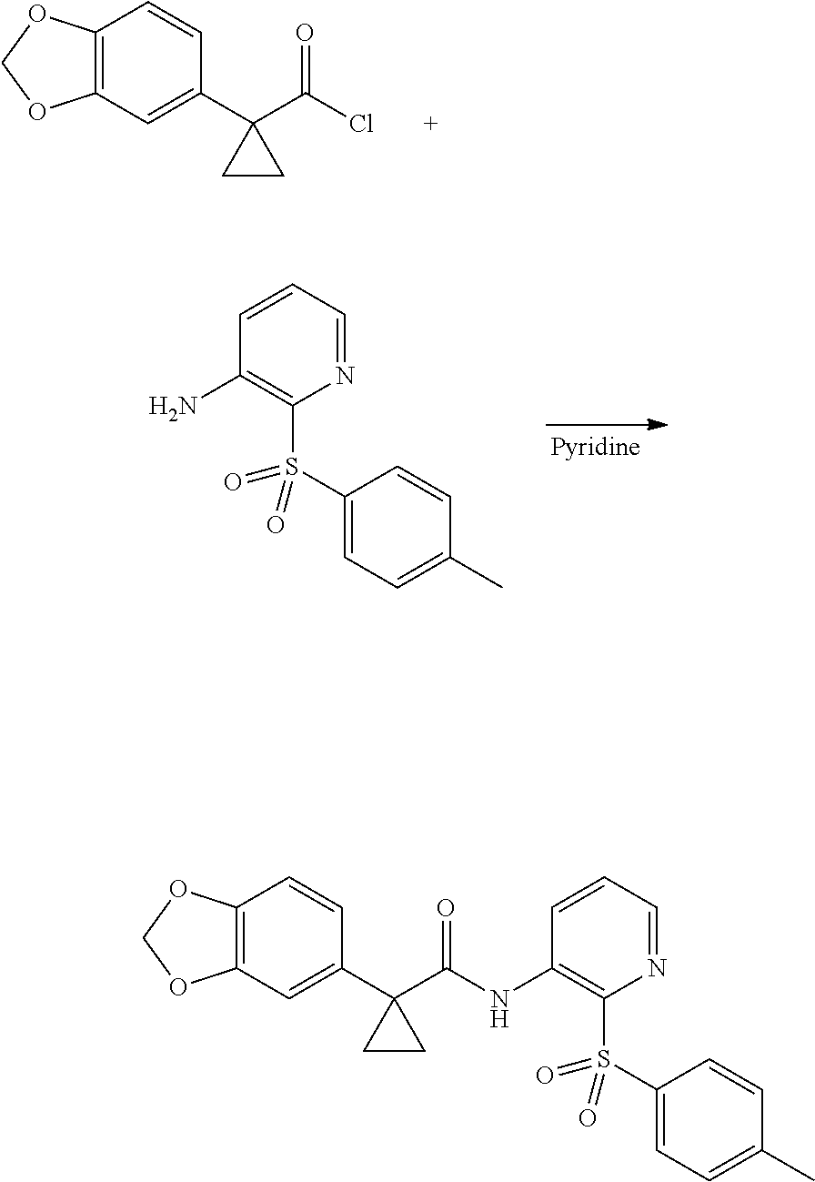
C12=C(C=C(C3(C(Cl)=O)CC3)C=C1)OCO2.C1=CC=NC(S(C2=CC=C(C)C=C2)(=O)=O)=C1N.C12=C(C=C(C3(C(NC4=C(S(C5=CC=C(C)C=C5)(=O)=O)N=CC=C4)=O)CC3)C=C1)OCO2
